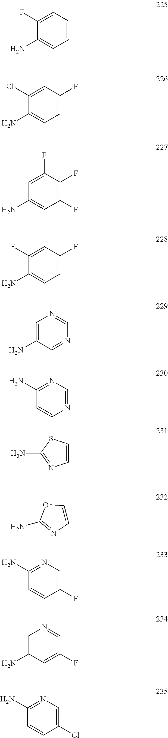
C1(F)=CC=CC=C1N.C1(Cl)=CC(F)=CC=C1N.C1=C(F)C(F)=C(F)C=C1N.C1(F)=CC(F)=CC=C1N.C1=C(N)C=NC=N1.N1=CN=C(N)C=C1.C1=CSC(N)=N1.C1=COC(N)=N1.C1(F)=CN=C(N)C=C1.C1=C(N)C=C(F)C=N1.C1(Cl)=CN=C(N)C=C1
